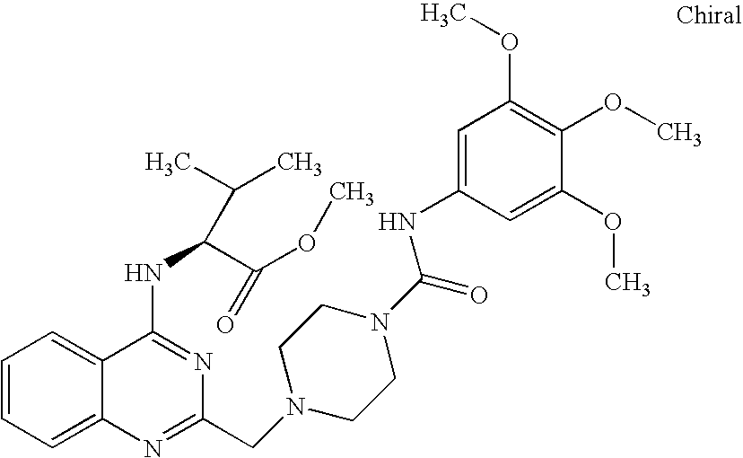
C1=CC=C2C(=C1)C(NC(C(OC)=O)C(C)C)=NC(CN1CCN(C(=O)NC3=CC(OC)=C(OC)C(OC)=C3)CC1)=N2
